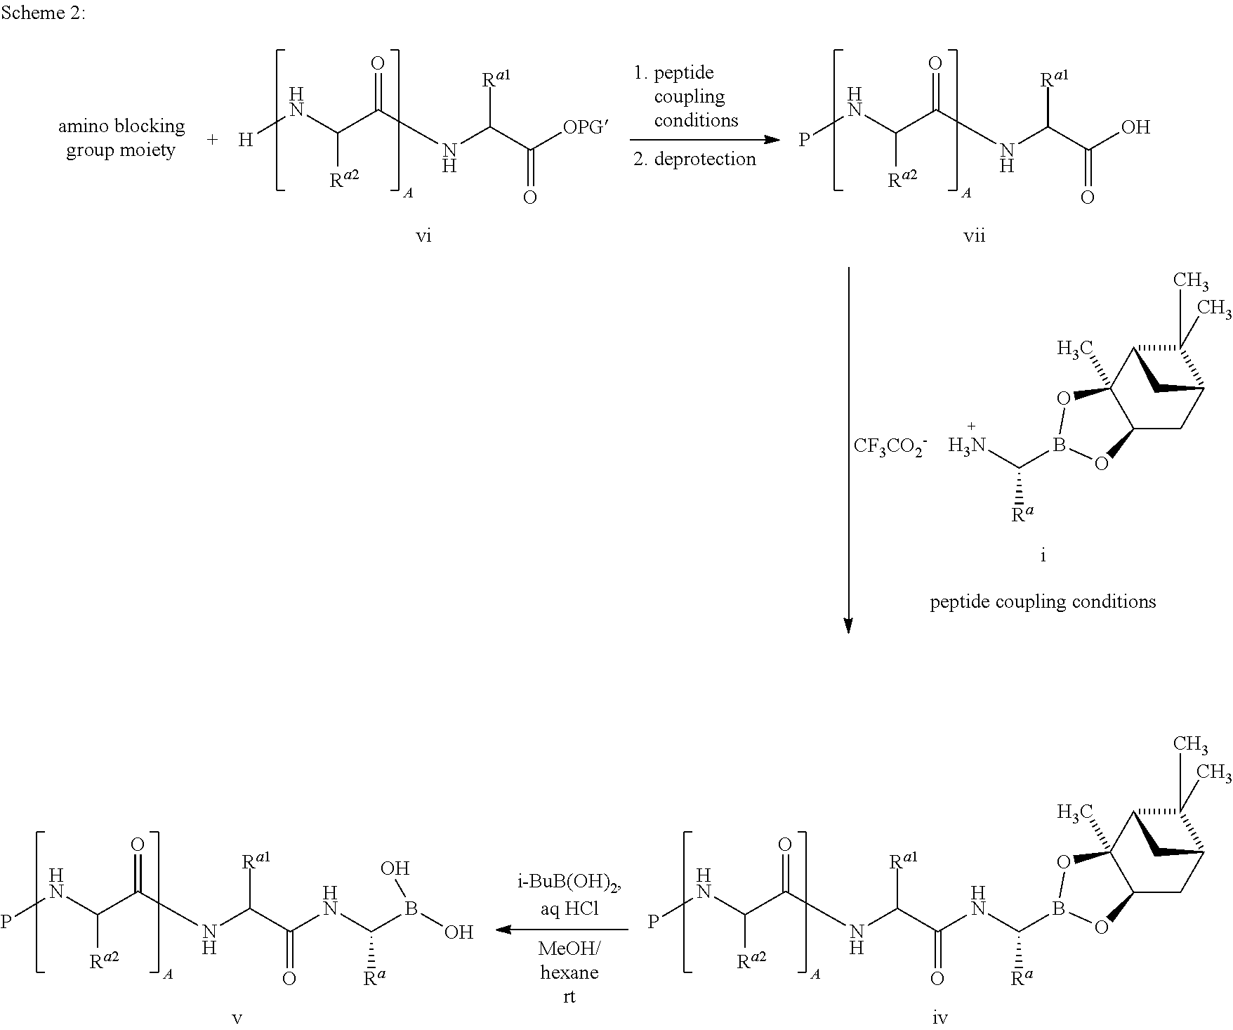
NC([Ra])B1OC2(C)C3C(C)(C)C(CC2O1)C3.[CF3CO2-].[H]NC(C(NC(C([OPG])=O)[Ra1])=O)[Ra2].PNC(C(NC(C(O)=O)[Ra1])=O)[Ra2].PNC(C(NC(C(NC([Ra])B1OC2(C)C3C(C)(C)C(CC2O1)C3)=O)[Ra1])=O)[Ra2].PNC(C(NC(C(NC(B(O)O)[Ra])=O)[Ra1])=O)[Ra2]
